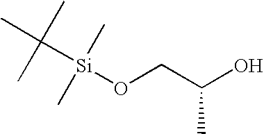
O(CC(O)C)[Si](C)(C)C(C)(C)C
